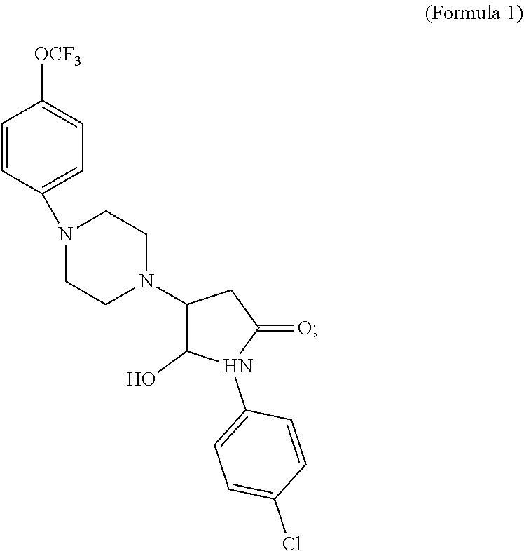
C1=CC(N2CCN(C3C(O)N(C4=CC=C(Cl)C=C4)C(=O)C3)CC2)=CC=C1[OCF3]
